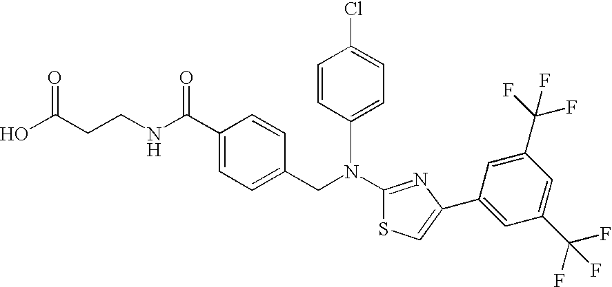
N(C1=NC(C2=CC(C(F)(F)F)=CC(C(F)(F)F)=C2)=CS1)(CC1=CC=C(C(NCCC(O)=O)=O)C=C1)C1=CC=C(Cl)C=C1
